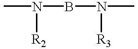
N(BN(C)[R3])(C)[R2]
